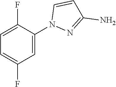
C1=CN(C2=CC(F)=CC=C2F)N=C1N
